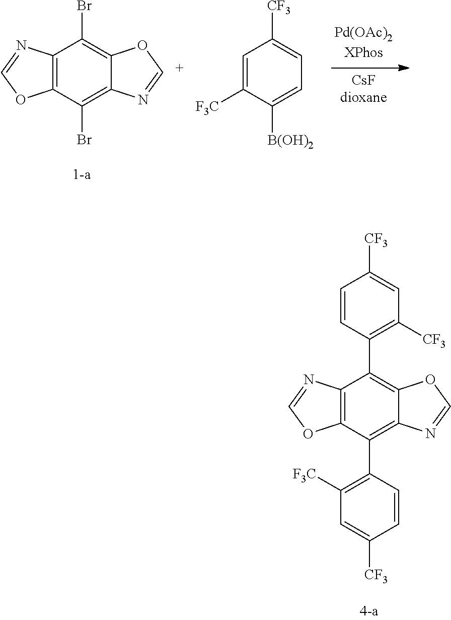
C12=C(C(Br)=C3C(=C1Br)OC=N3)OC=N2.C1=C([F3C])C([B(OH)2])=CC=C1[CF3].C12=C(C(C3=C([F3C])C=C([CF3])C=C3)=C3C(=C1C1=C([CF3])C=C([CF3])C=C1)OC=N3)OC=N2
